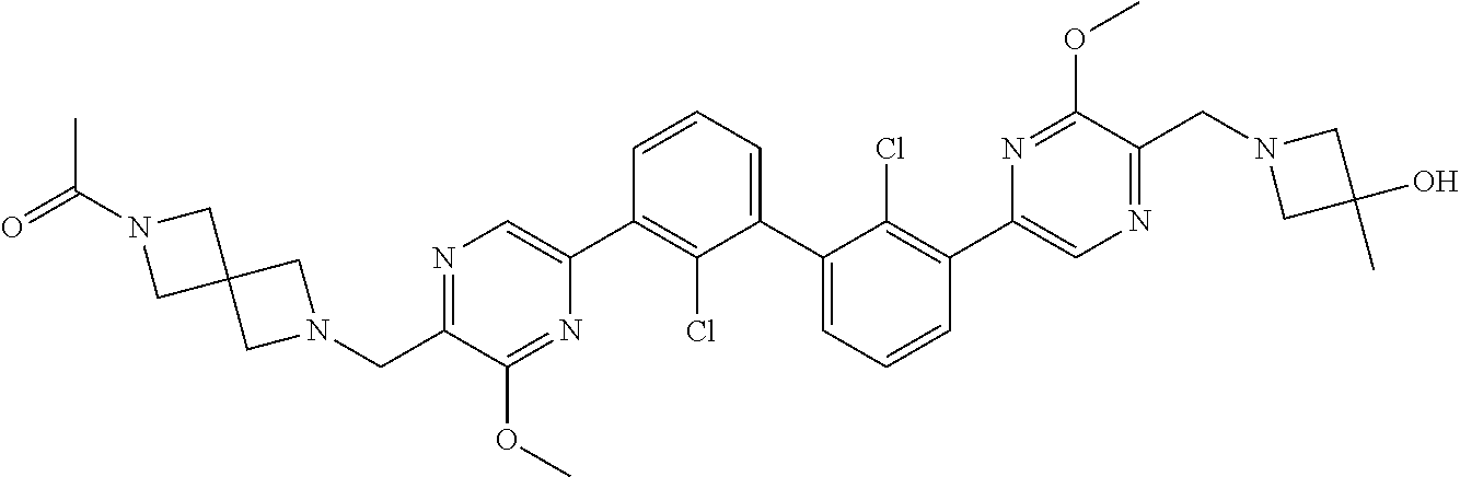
N1=C(CN2CC3(C2)CN(C(=O)C)C3)C(OC)=NC(C2=C(Cl)C(C3=CC=CC(C4=CN=C(CN5CC(C)(O)C5)C(OC)=N4)=C3Cl)=CC=C2)=C1
